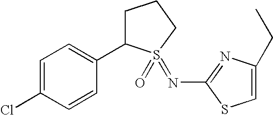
C1C(C2=CC=C(Cl)C=C2)S(=NC2=NC(CC)=CS2)(=O)CC1
